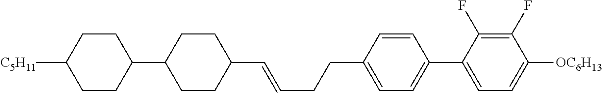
C1=CC(CCC=CC2CCC(C3CCC([C5H11])CC3)CC2)=CC=C1C1=CC=C([OC6H13])C(F)=C1F
